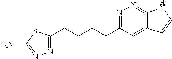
N1=C(CCCCC2=NN=C(N)S2)C=C2C(=N1)NC=C2
